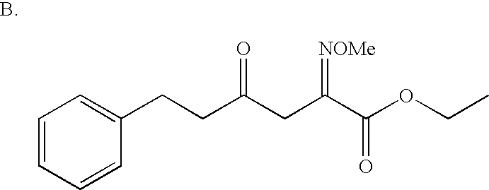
C1=CC=CC(CCC(CC(C(OCC)=O)=[NOMe])=O)=C1
